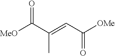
[MeO]C(C(=CC([OMe])=O)C)=O
